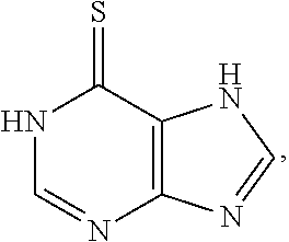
C12=C(C(=S)NC=N1)NC=N2
